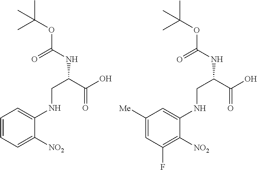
C1=CC=C([NO2])C(NCC(C(O)=O)NC(OC(C)(C)C)=O)=C1.C1([Me])=CC(F)=C([NO2])C(NCC(C(O)=O)NC(OC(C)(C)C)=O)=C1
